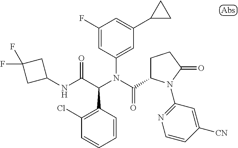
C1(F)=CC(N(C(=O)C2CCC(=O)N2C2=NC=CC([CN])=C2)C(C(NC2CC(F)(F)C2)=O)C2=C(Cl)C=CC=C2)=CC(C2CC2)=C1
